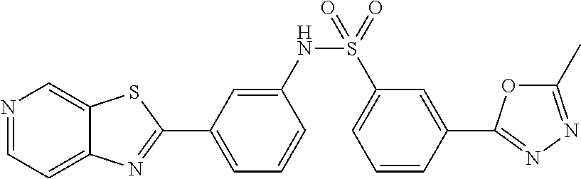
C1=C(NS(=O)(C2=CC=CC(C3=NN=C(C)O3)=C2)=O)C=CC=C1C1=NC2=CC=NC=C2S1
